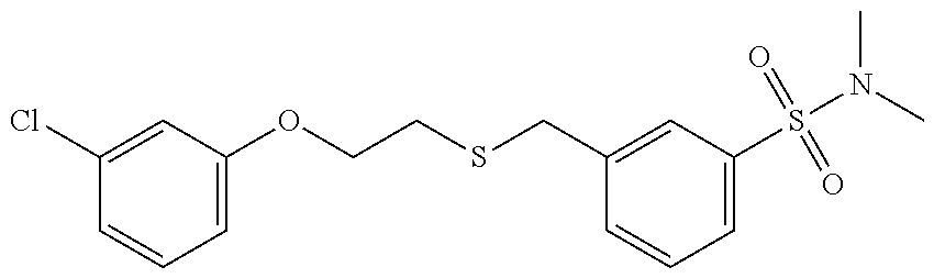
C1(Cl)=CC(OCCSCC2=CC(S(N(C)C)(=O)=O)=CC=C2)=CC=C1
